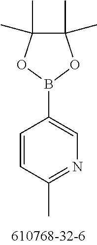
C1(B2OC(C)(C)C(C)(C)O2)=CN=C(C)C=C1
